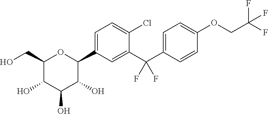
C1(CO)C(O)C(O)C(O)C(C2=CC=C(Cl)C(C(C3=CC=C(OCC(F)(F)F)C=C3)(F)F)=C2)O1
